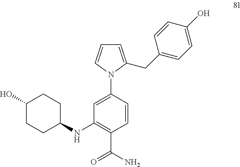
C1=C(CC2=CC=C(O)C=C2)N(C2=CC(NC3CCC(O)CC3)=C(C(N)=O)C=C2)C=C1
